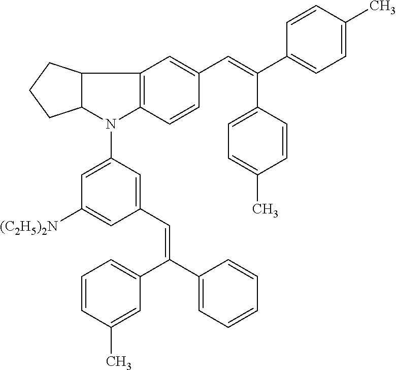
C12C(N(C3=CC([(C2H5)2N])=CC(C=C(C4=CC=CC=C4)C4=CC=CC(C)=C4)=C3)C3=C1C=C(C=C(C1=CC=C(C)C=C1)C1=CC=C(C)C=C1)C=C3)CCC2
